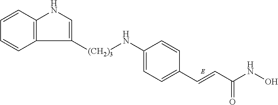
C1=C(N[(CH2)3]C2=CNC3=C2C=CC=C3)C=CC(C=CC(NO)=O)=C1
